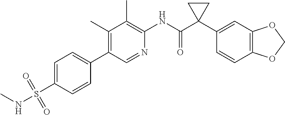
C1(C)=C(C2=CC=C(S(NC)(=O)=O)C=C2)C=NC(NC(C2(C3=CC4=C(C=C3)OCO4)CC2)=O)=C1C
